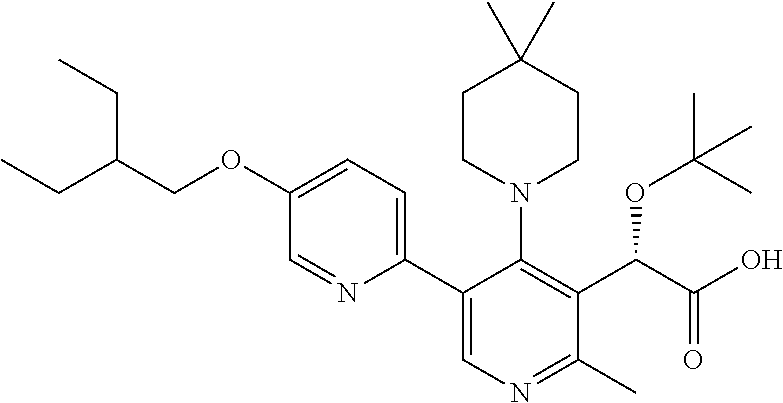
C(COC1=CC=C(C2=CN=C(C)C(C(C(O)=O)OC(C)(C)C)=C2N2CCC(C)(C)CC2)N=C1)(CC)CC
